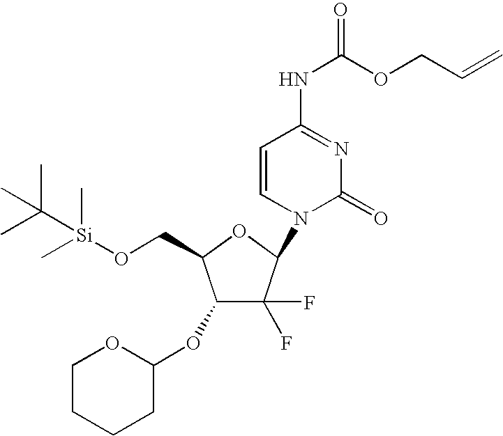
C1(OC2OCCCC2)C(F)(F)C(N2C(=O)N=C(NC(=O)OCC=C)C=C2)OC1CO[Si](C)(C)C(C)(C)C
